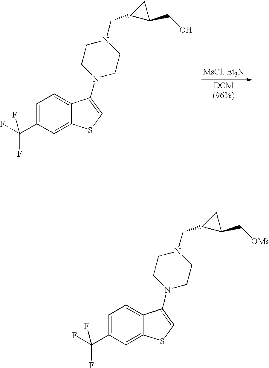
C1=C(C(F)(F)F)C=C2C(=C1)C(N1CCN(CC3C(C[OMs])C3)CC1)=CS2.C1=C(C(F)(F)F)C=C2C(=C1)C(N1CCN(CC3C(CO)C3)CC1)=CS2
